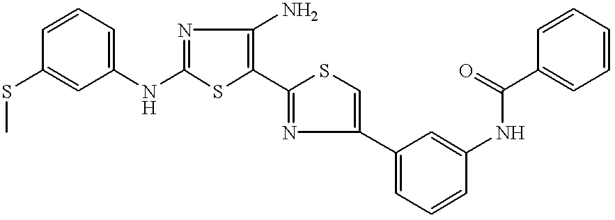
N(C1=NC(N)=C(C2=NC(C3=CC=CC(NC(C4=CC=CC=C4)=O)=C3)=CS2)S1)C1=CC=CC(SC)=C1
